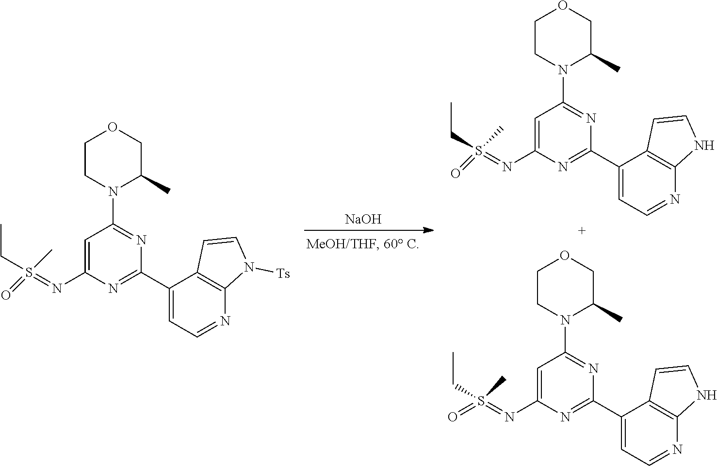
[NaOH].C1CN(C2=NC(C3=CC=NC4=C3C=CN4)=NC(N=S(CC)(C)=O)=C2)C(C)CO1.C1CN(C2=NC(C3=CC=NC4=C3C=CN4)=NC(N=S(CC)(C)=O)=C2)C(C)CO1.C1CN(C2=NC(C3=CC=NC4=C3C=CN4[Ts])=NC(N=S(CC)(C)=O)=C2)C(C)CO1
